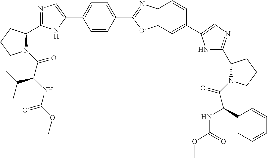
C(=O)(C(NC(OC)=O)C(C)C)N1C(C2=NC=C(C3=CC=C(C4=NC5=C(O4)C=C(C4=CN=C(C6N(C(C(C7=CC=CC=C7)NC(=O)OC)=O)CCC6)N4)C=C5)C=C3)N2)CCC1
